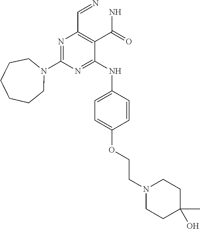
N1=C(N2CCCCCC2)N=C(NC2=CC=C(OCCN3CCC(O)(C)CC3)C=C2)C(C(N)=O)=C1C=N
